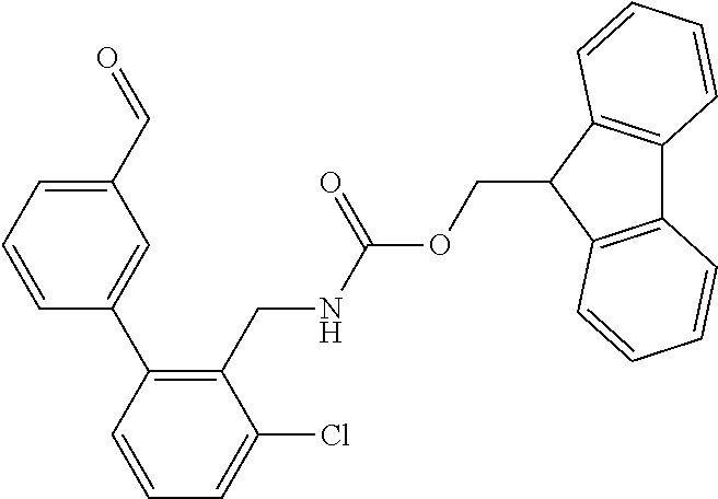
C1(C=O)=CC=CC(C2=C(CNC(OCC3C4=C(C5=C3C=CC=C5)C=CC=C4)=O)C(Cl)=CC=C2)=C1
